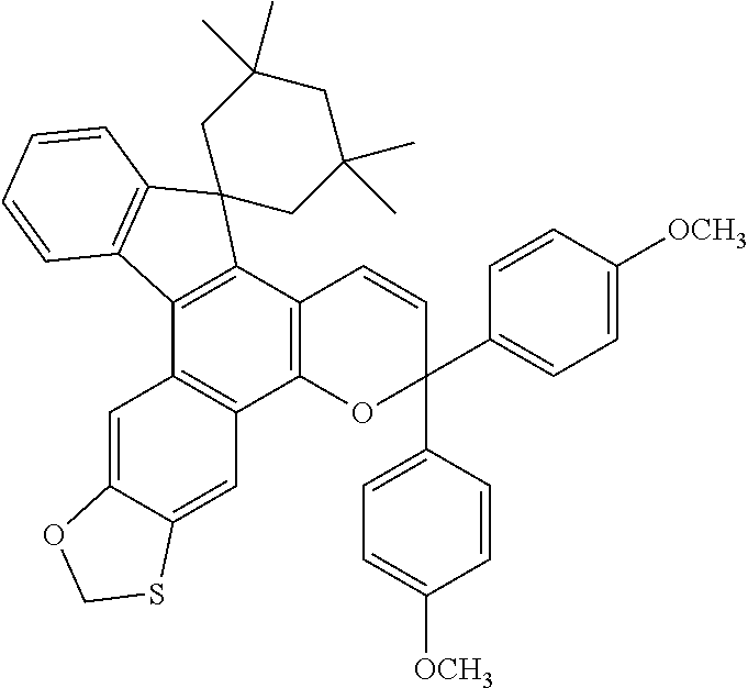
C12=C(C3=C(C4=C1C=C1C(=C4)OCS1)C1=C(C=CC=C1)C31CC(C)(C)CC(C)(C)C1)C=CC(C1=CC=C([OCH3])C=C1)(C1=CC=C([OCH3])C=C1)O2
